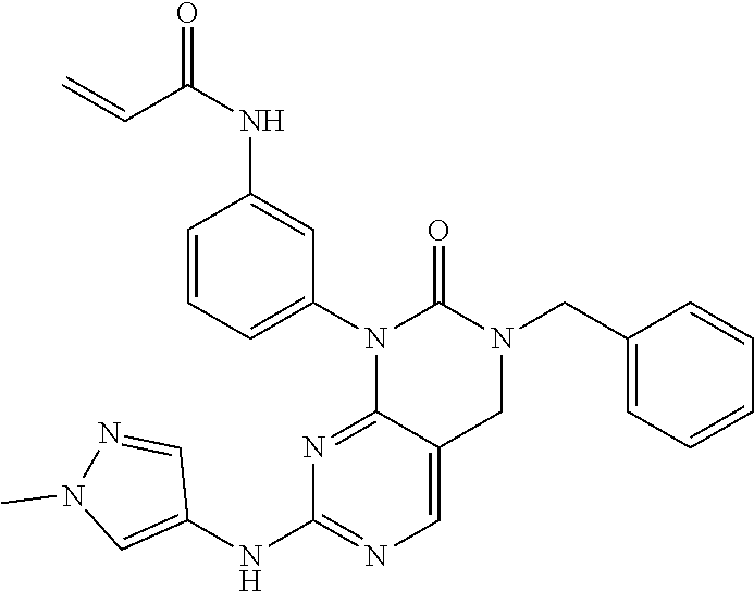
CN1N=CC(NC2=NC=C3C(=N2)N(C2=CC=CC(NC(C=C)=O)=C2)C(=O)N(CC2=CC=CC=C2)C3)=C1
